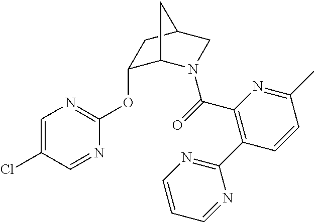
C1(OC2=NC=C(Cl)C=N2)C2N(C(=O)C3=C(C4=NC=CC=N4)C=CC(C)=N3)CC(C1)C2
